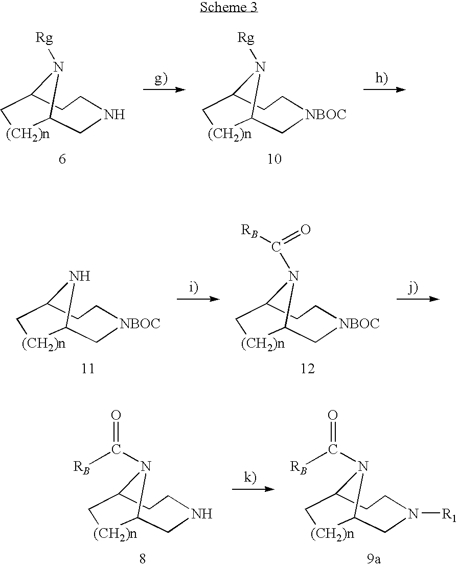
C12CNCCC(N1[Rg])C[(CH2)n]2.C12C[NBOC]CCC(N1[Rg])C[(CH2)n]2.C12C[NBOC]CCC(N1)C[(CH2)n]2.C12C[NBOC]CCC(N1C([RB])=O)C[(CH2)n]2.C12CNCCC(N1C([RB])=O)C[(CH2)n]2.C12CN([R1])CCC(N1C([RB])=O)C[(CH2)n]2
